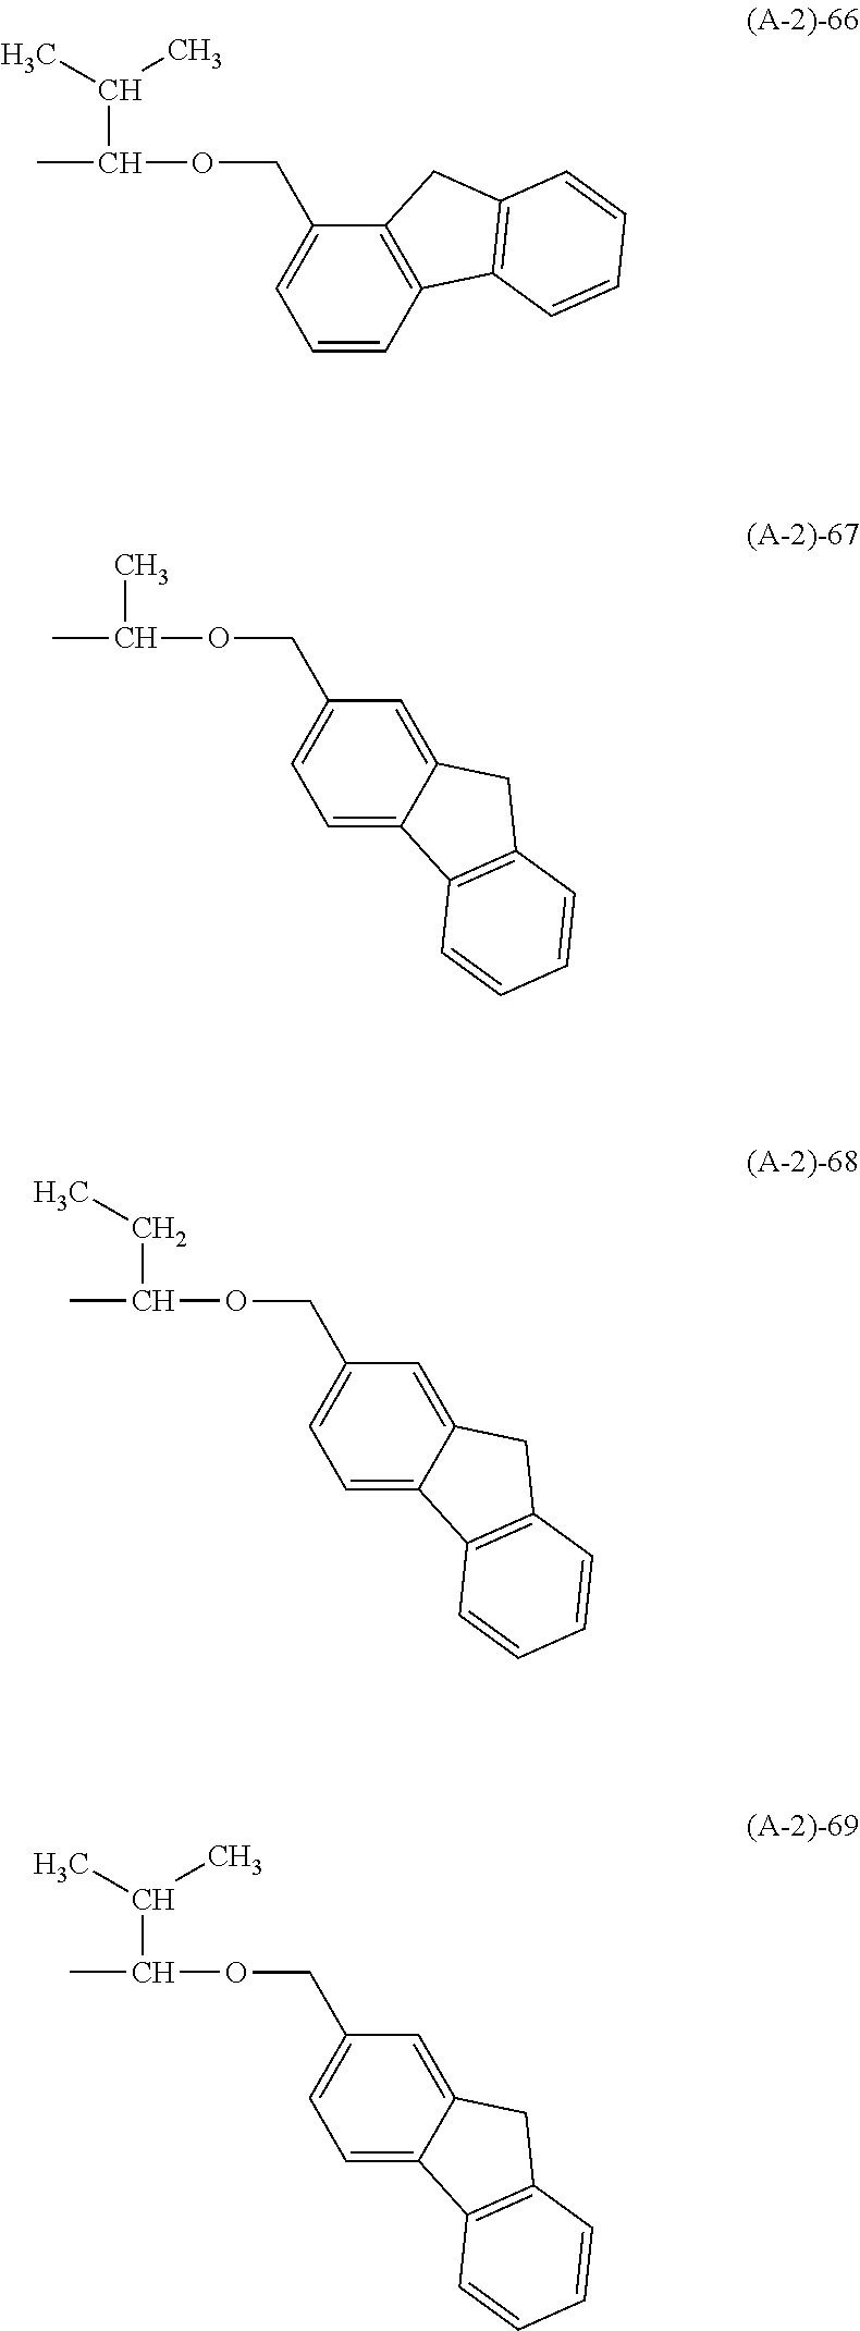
CC(C(C)C)OCC1=CC=CC2=C1CC1=C2C=CC=C1.CC(C)OCC1=CC=C2C(=C1)CC1=C2C=CC=C1.CC(CC)OCC1=CC=C2C(=C1)CC1=C2C=CC=C1.CC(C(C)C)OCC1=CC=C2C(=C1)CC1=C2C=CC=C1
